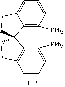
C12=C([PPh2])C=CC=C1CCC21C2=C(C=CC=C2[PPh2])CC1
